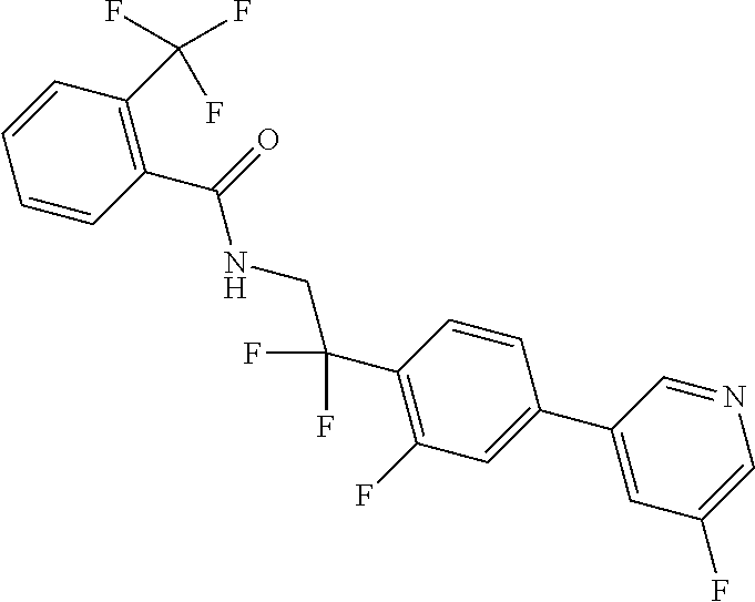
C1(C2=CC(F)=CN=C2)=CC(F)=C(C(F)(F)CNC(C2=C(C(F)(F)F)C=CC=C2)=O)C=C1
